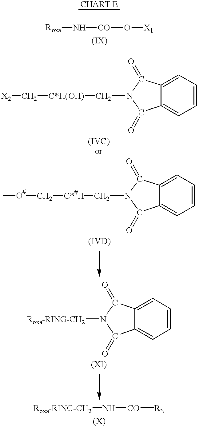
C12=CC=CC=C1C(=O)N(C[C*#H]C[O#]C)C2=O.C12=CC=CC=C1C(=O)N([Roxa-RING-CH2])C2=O.[Roxa-RING-CH2]N[CO][RN].C12=CC=CC=C1C(=O)N(C[C*H(OH)]C[X2])C2=O.[Roxa]N[CO]O[X1]
